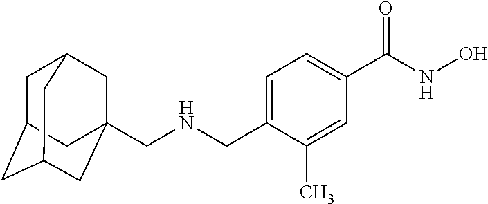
C1C2CC3CC(CNCC4=CC=C(C(NO)=O)C=C4C)(CC1C3)C2
